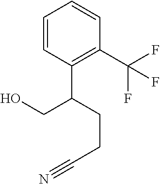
C1=CC(C(CCC#N)CO)=C(C(F)(F)F)C=C1
